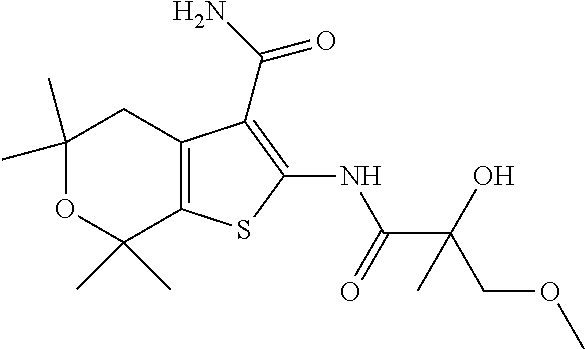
C1(C)(C)OC(C)(C)C2=C(C1)C(C(=O)N)=C(NC(=O)C(COC)(O)C)S2
